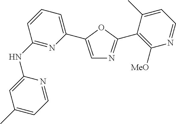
C1(NC2=NC(C3=CN=C(C4=C([MeO])N=CC=C4C)O3)=CC=C2)=CC(C)=CC=N1
